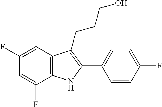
C1(F)=CC(F)=CC2=C1NC(C1=CC=C(F)C=C1)=C2CCCO
